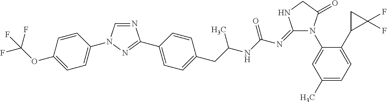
C1=CC(OC(F)(F)F)=CC=C1N1C=NC(C2=CC=C(CC(NC(N=C3N(C4=CC(C)=CC=C4C4C(F)(F)C4)C(=O)CN3)=O)C)C=C2)=N1
